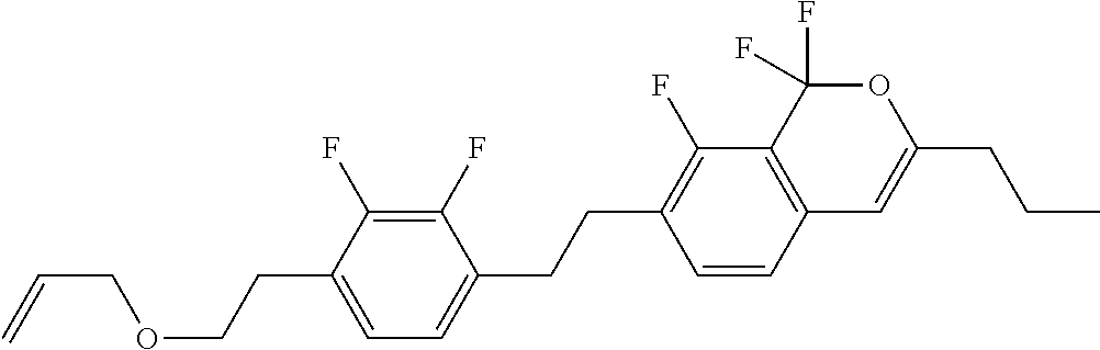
C1=CC2=C(C(F)=C1CCC1=CC=C(CCOCC=C)C(F)=C1F)C(F)(F)OC(CCC)=C2
